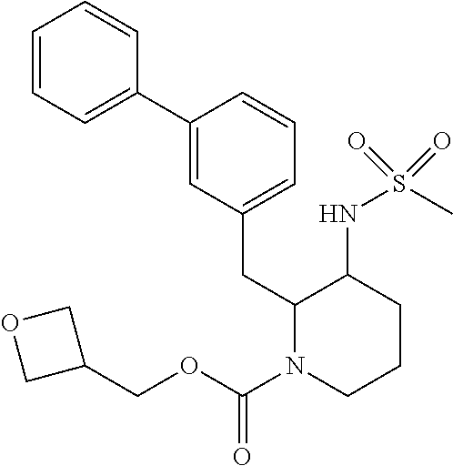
C1=CC=C(C2=CC(CC3N(C(OCC4COC4)=O)CCCC3NS(C)(=O)=O)=CC=C2)C=C1
